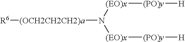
[(OCH2CH2CH2)a]([R6])N([(EO)x][(PO)y][H])[(EO)x][(PO)y][H]
